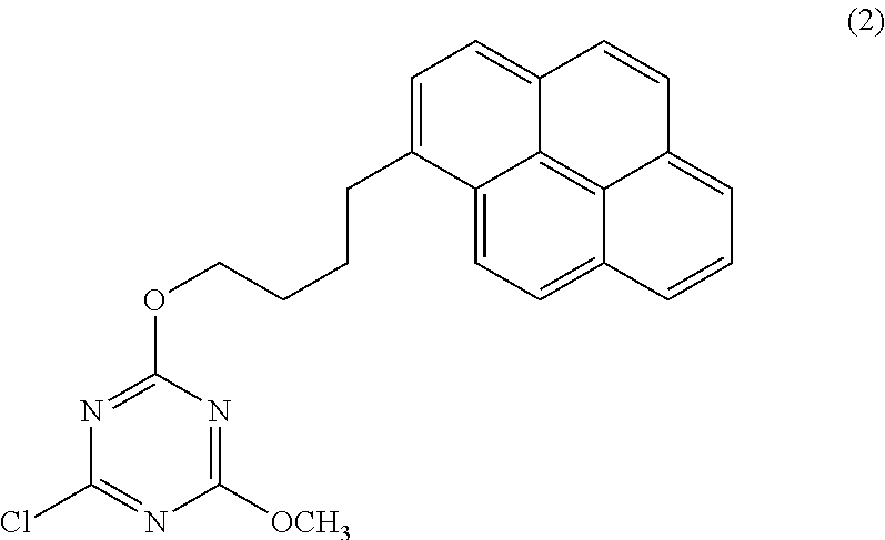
C1([OCH3])=NC(OCCCCC2=CC=C3C4=C5C(=CC=C42)C=CC=C5C=C3)=NC(Cl)=N1
